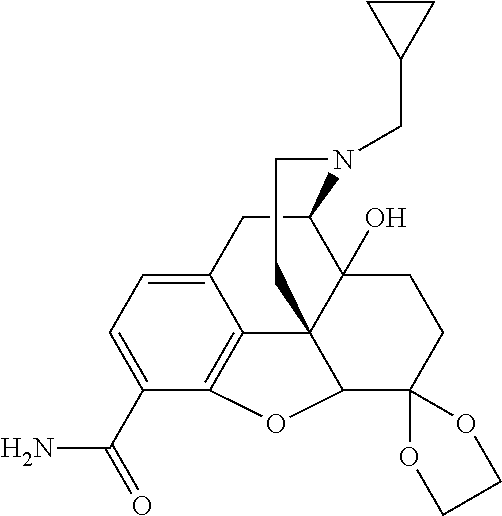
C12CC3=CC=C(C(=O)N)C4=C3C3(C1(O)CCC1(C3O4)OCCO1)CCN2CC1CC1
